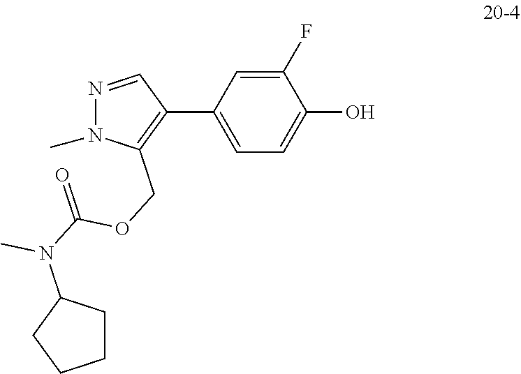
C1(F)=CC(C2=C(COC(N(C3CCCC3)C)=O)N(C)N=C2)=CC=C1O
